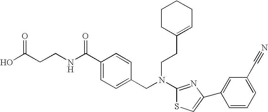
N(C1=NC(C2=CC(C#N)=CC=C2)=CS1)(CC1=CC=C(C(NCCC(O)=O)=O)C=C1)CCC1=CCCCC1
